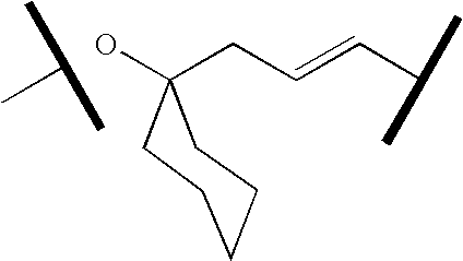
C(C=CC(C)C)C1(O)CCCCC1.C(C)(C)C
